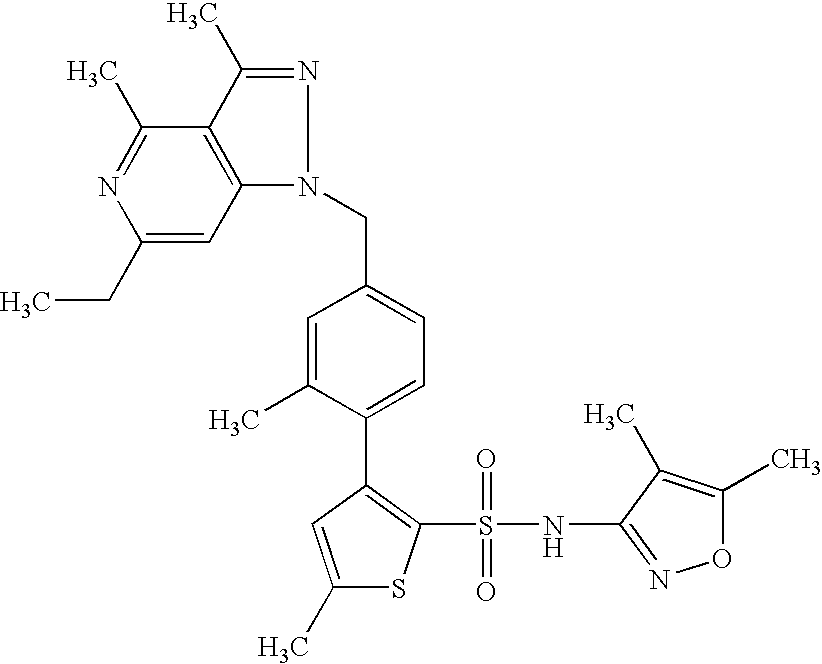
O1C(C)=C(C)C(NS(=O)(=O)C2=C(C3=CC=C(CN4N=C(C)C5=C4C=C(CC)N=C5C)C=C3C)C=C(C)S2)=N1
